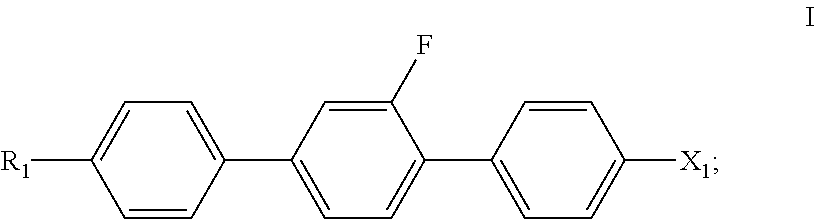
C1(F)=CC(C2=CC=C([R1])C=C2)=CC=C1C1=CC=C([X1])C=C1
